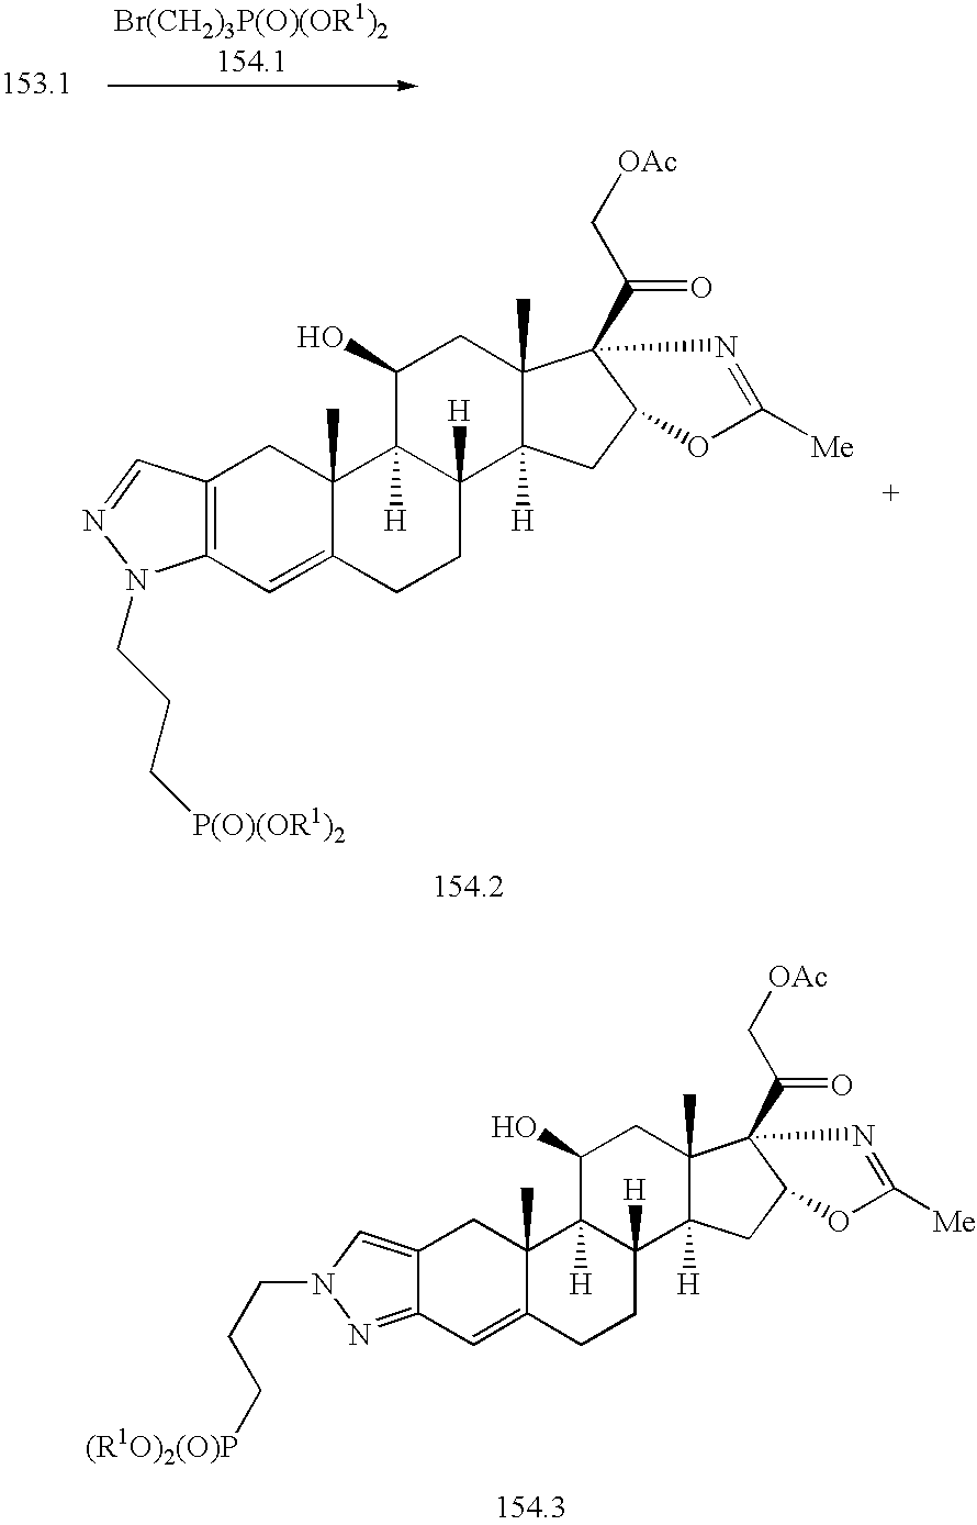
C12=C(C=C3C(C)(C1)C1([H])C([H])(CC3)C3([H])C(C)(CC1O)C1(C(C[OAc])=O)C(C3)OC([Me])=N1)N(CCC[P(O)(OR1)2])N=C2.C12=CN(CCC[(R1O)2(O)P])N=C1C=C1C(C)(C2)C2([H])C([H])(CC1)C1([H])C(C)(CC2O)C2(C(C[OAc])=O)C(C1)OC([Me])=N2
